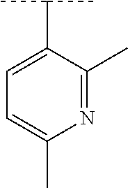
C1(C(C)C)=CC=C(C)N=C1C
